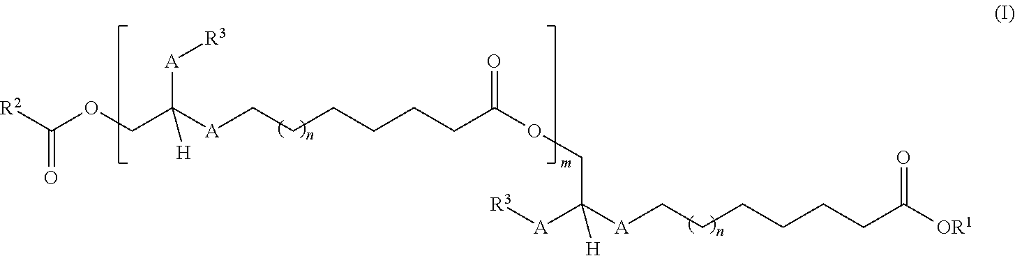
[R2]C(OCC([A]CCCCCCC(OCC([A]CCCCCCC([OR1])=O)([A][R3])[H])=O)([A][R3])[H])=O
